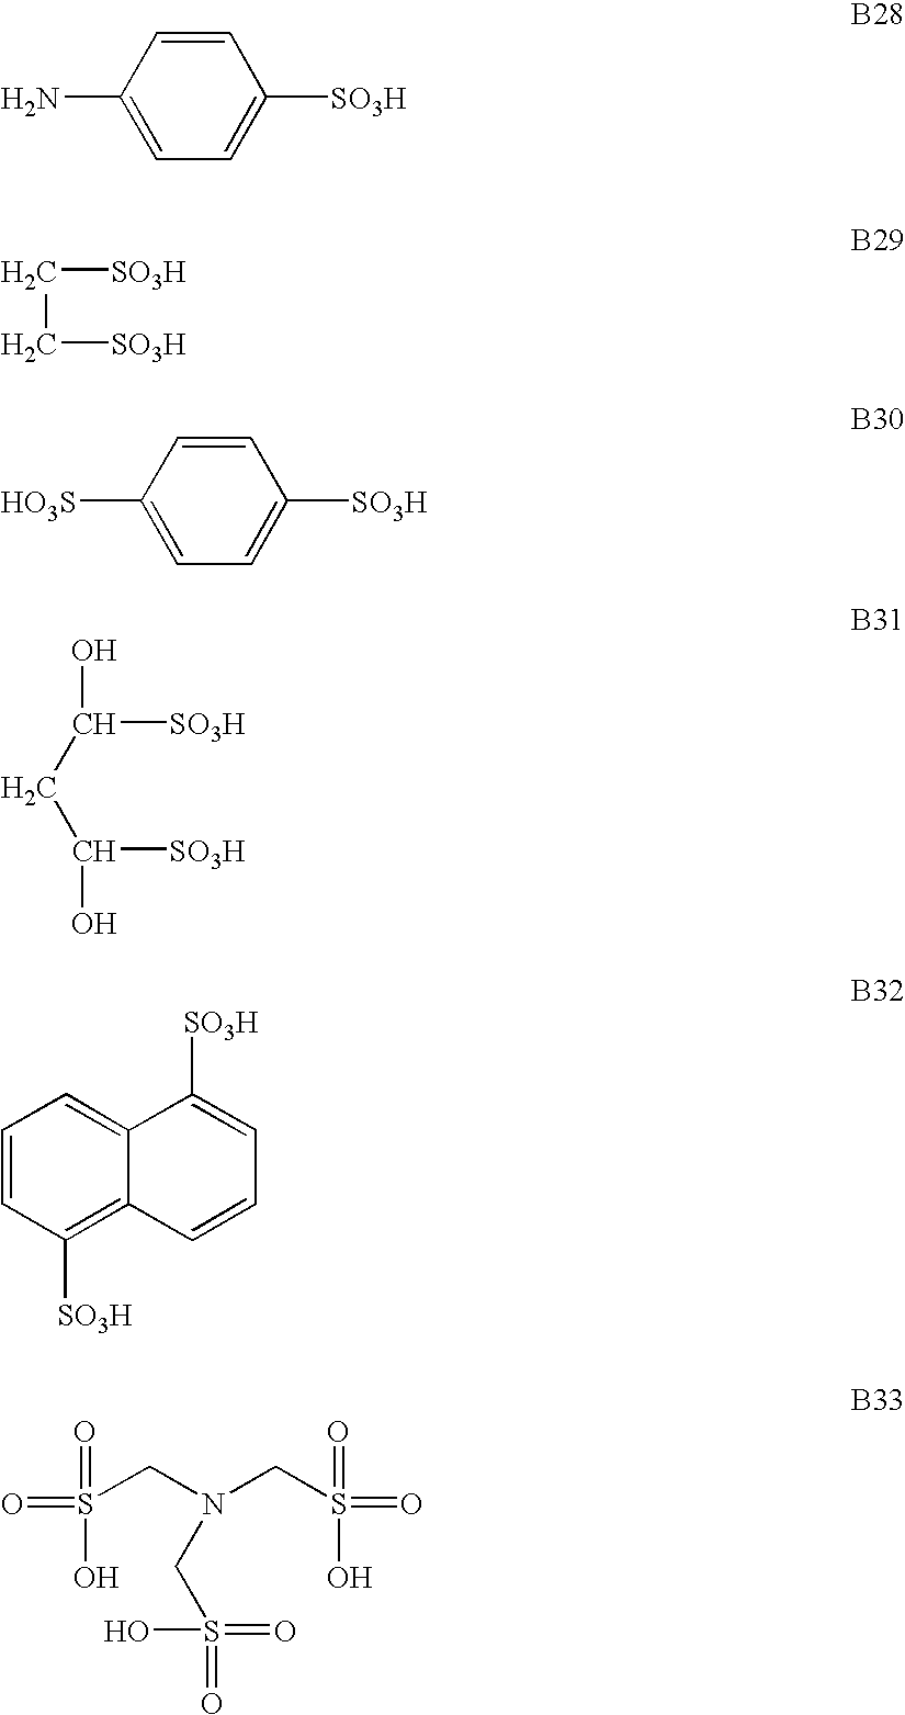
C1(N)=CC=C([SO3H])C=C1.C([SO3H])C[SO3H].C1([HO3S])=CC=C([SO3H])C=C1.C(CC(O)[SO3H])(O)[SO3H].C1=CC([SO3H])=C2C(=C1)C([SO3H])=CC=C2.S(=O)(=O)(O)CN(CS(=O)(=O)O)CS(=O)(=O)O
